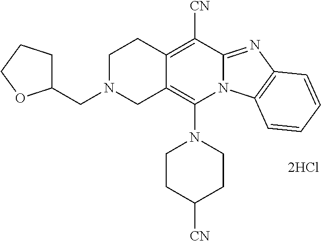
[2HCl].C1CC([CN])CCN1C1=C2C(=C([CN])C3=NC4=C(N13)C=CC=C4)CCN(CC1CCCO1)C2
